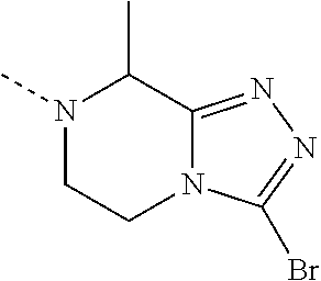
N1(C)CCN2C(=NN=C2Br)C1C
